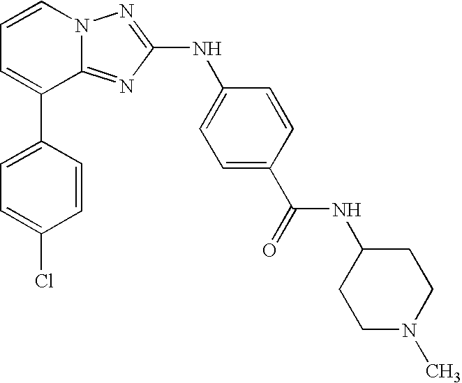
C1=C(C2=CC=CN3C2=NC(NC2=CC=C(C(=O)NC4CCN(C)CC4)C=C2)=N3)C=CC(Cl)=C1
